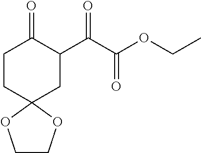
C1COC2(O1)CC(C(C(OCC)=O)=O)C(=O)CC2
